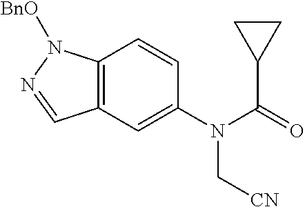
C12=C(C=C(N(C(=O)C3CC3)C[CN])C=C1)C=NN2[BnO]
